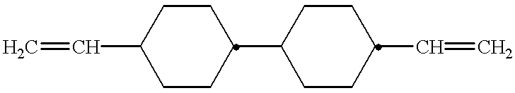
C=CC1CCC(C2CCC(C=C)CC2)CC1
